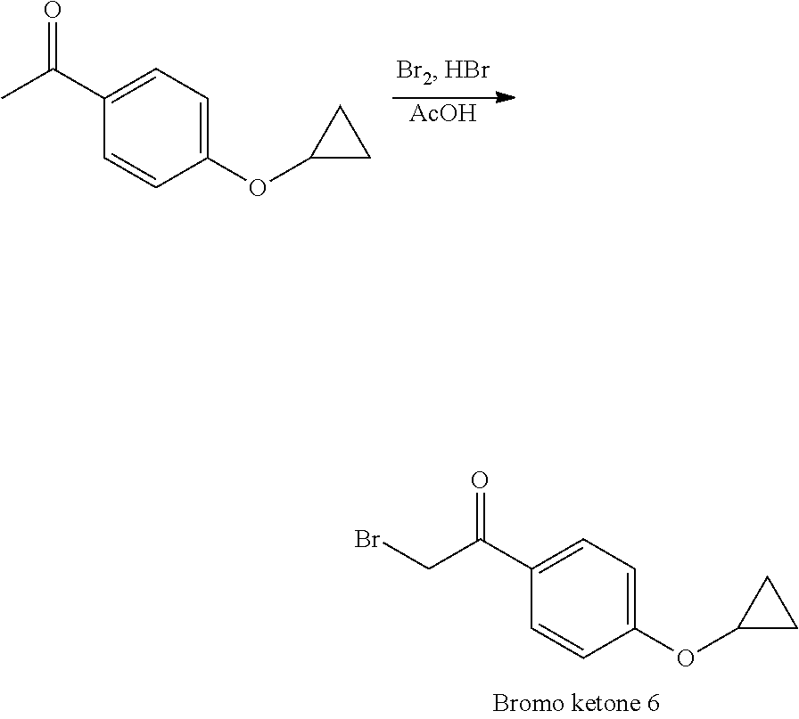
[AcOH].C1(OC2CC2)=CC=C(C(C)=O)C=C1.C1(OC2CC2)=CC=C(C(CBr)=O)C=C1
